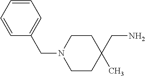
C(C1(C)CCN(CC2=CC=CC=C2)CC1)N
